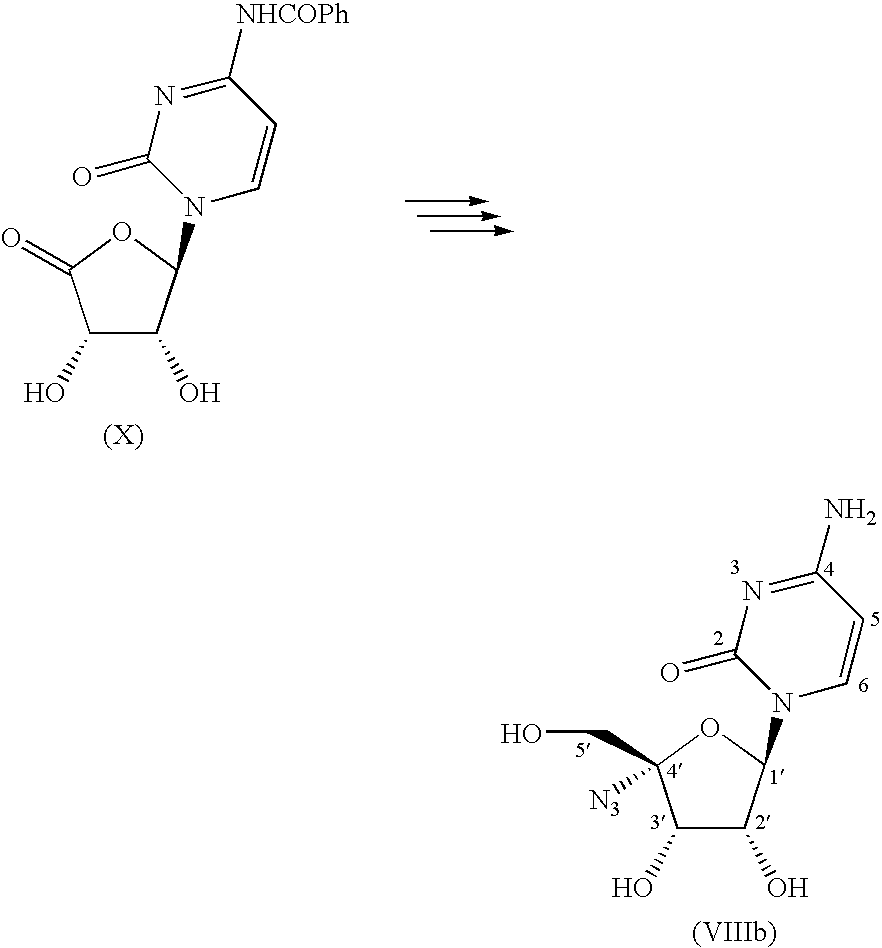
C1(O)C(O)C(N2C(=O)N=C([NHCOPh])C=C2)OC1=O.C1(O)C(O)C(N2C(=O)N=C(N)C=C2)OC1([N3])CO
